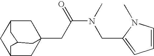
C12CC3(CC(N(C)CC4=CC=CN4C)=O)CC(C1)CC(C2)C3
